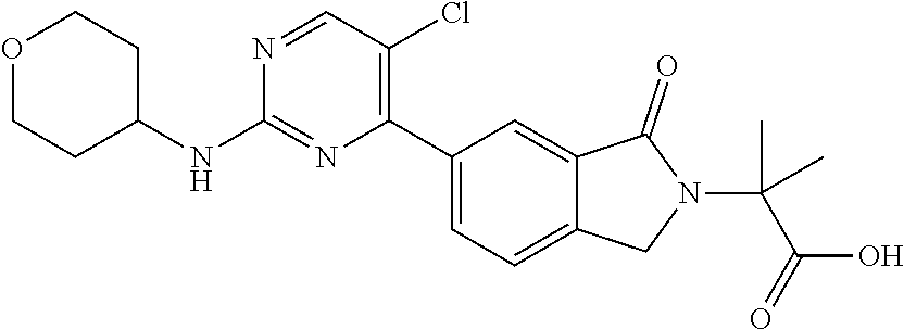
C1COCCC1NC1=NC(C2=CC=C3C(=C2)C(=O)N(C(C(=O)O)(C)C)C3)=C(Cl)C=N1
